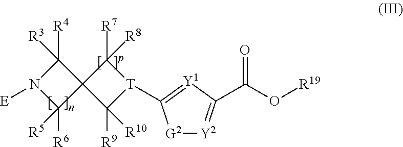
[E]N1C([R6])([R5])C2(C1([R4])[R3])C([R9])([R10])[T](C1=[Y1]C(C(O[R19])=O)=[Y2][G2]1)C2([R7])[R8]
